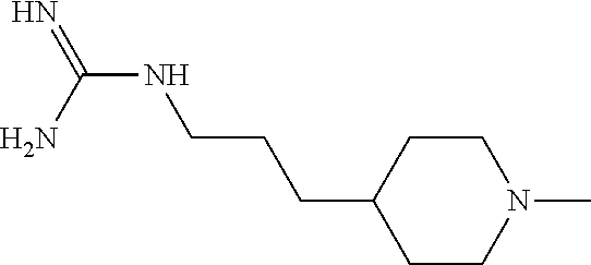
C1CC(CCCNC(=N)N)CCN1C
